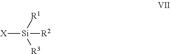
[X][Si]([R1])([R3])[R2]
